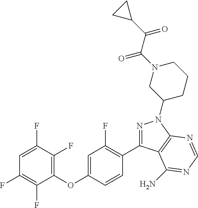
C1(OC2=CC(F)=C(C3=NN(C4CCCN(C(C(C5CC5)=O)=O)C4)C4=C3C(N)=NC=N4)C=C2)=C(F)C(F)=CC(F)=C1F
